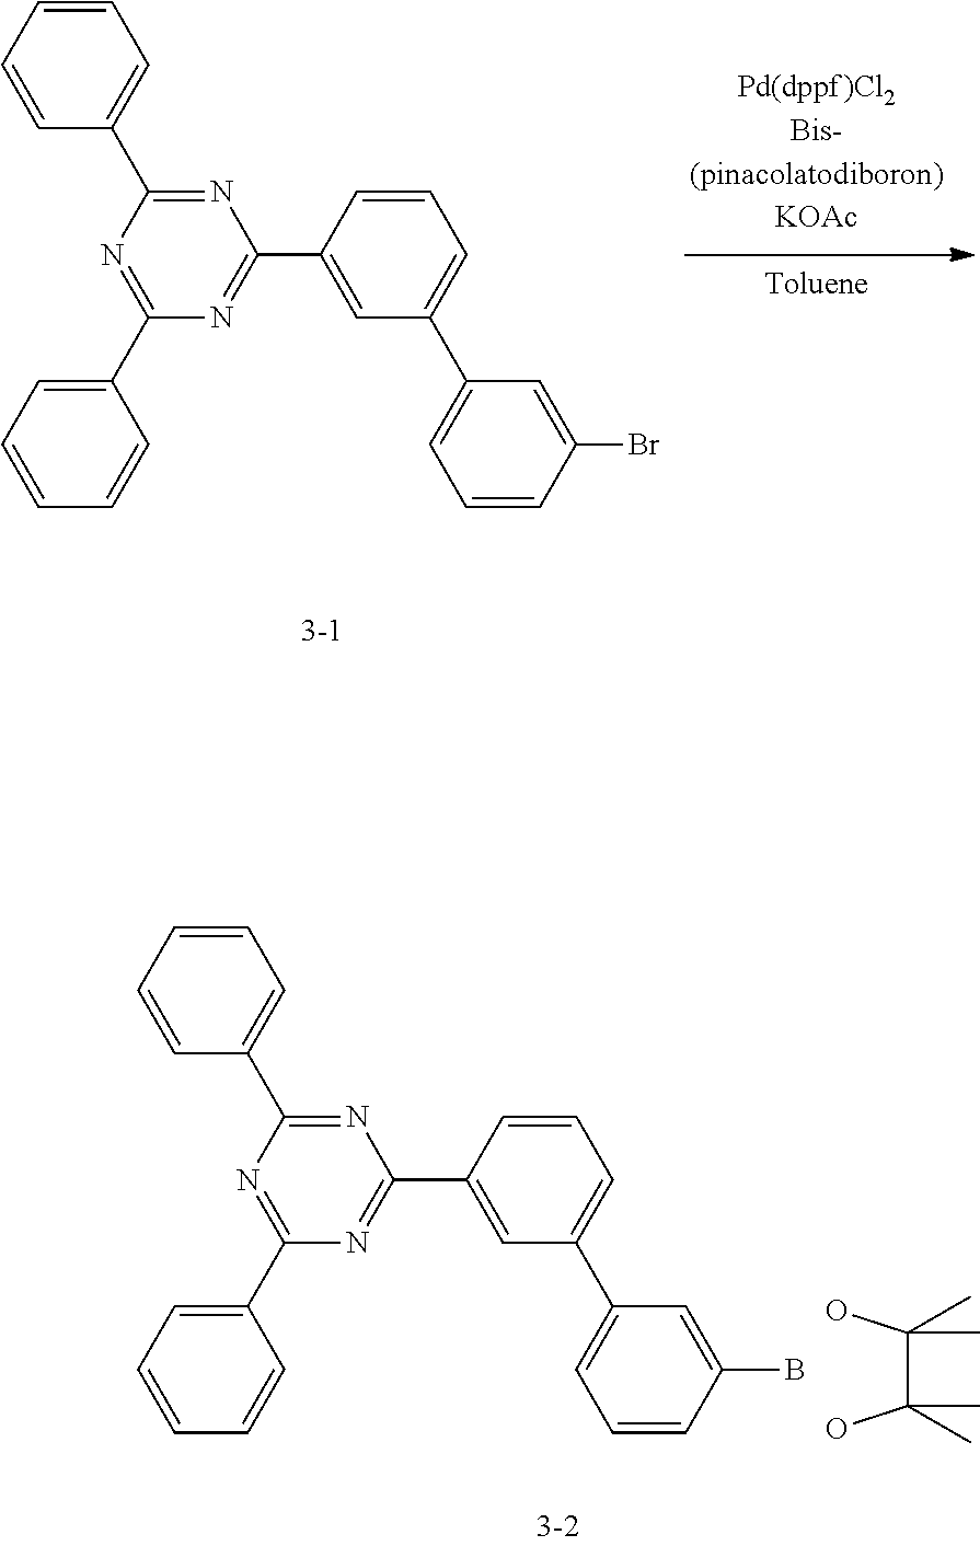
C1=CC=CC(C2=NC(C3=CC(C4=CC=CC(Br)=C4)=CC=C3)=NC(C3=CC=CC=C3)=N2)=C1.C1=CC=CC(C2=NC(C3=CC(C4=CC=CC(B)=C4)=CC=C3)=NC(C3=CC=CC=C3)=N2)=C1.OC(C(O)(C)C)(C)C
